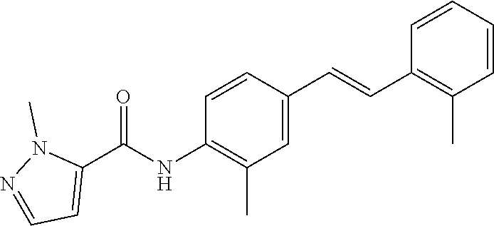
C1=CC=CC(C=CC2=CC(C)=C(NC(C3=CC=NN3C)=O)C=C2)=C1C
